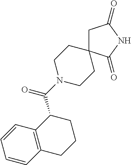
C(=O)(C1C2=C(CCC1)C=CC=C2)N1CCC2(CC1)CC(=O)NC2=O
